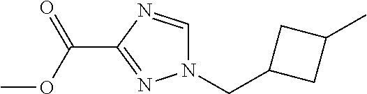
N1(CC2CC(C)C2)C=NC(C(OC)=O)=N1
